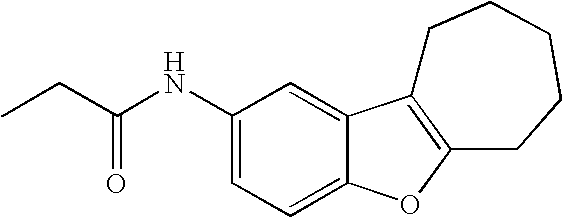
C(C(NC1=CC=C2C(=C1)C1=C(O2)CCCCC1)=O)C
